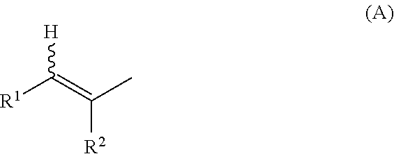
[R1]C(=C(C)[R2])[H]
